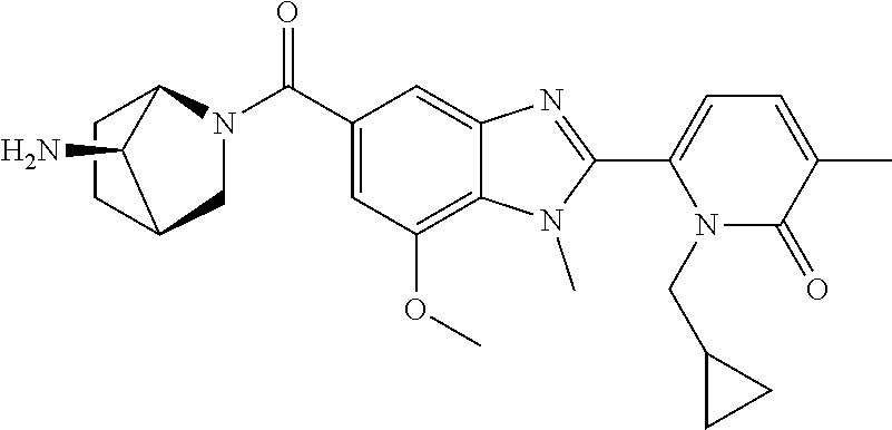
C1(C2=NC3=CC(C(N4CC5CCC4C5N)=O)=CC(OC)=C3N2C)=CC=C(C)C(=O)N1CC1CC1
